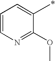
C1(C)=CC=CN=C1OC
